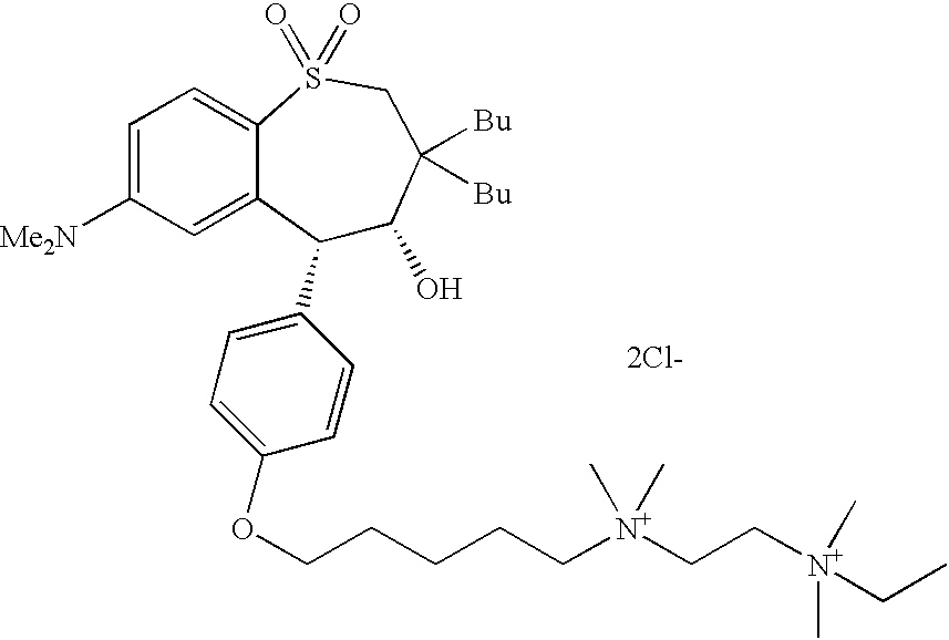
C1(C2=CC=C(OCCCCC[N+](CC[N+](C)(C)CC)(C)C)C=C2)C(O)C([Bu])([Bu])CS(=O)(=O)C2=CC=C([Me2N])C=C12.[2Cl-]
